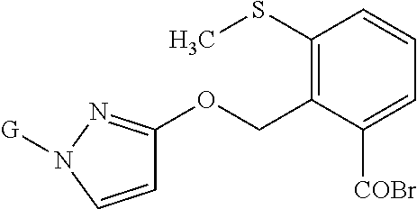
C1=CN([G])N=C1OCC1=C(SC)C=CC=C1[COBr]
